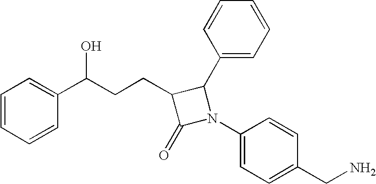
C1=CC=CC=C1C(CCC1C(=O)N(C2=CC=C(CN)C=C2)C1C1=CC=CC=C1)O
